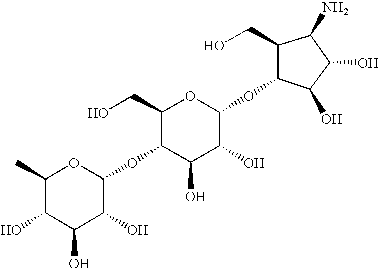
C1(C)C(O)C(O)C(O)C(OC2C(O)C(O)C(OC3C(O)C(O)C(N)C3CO)OC2CO)O1
